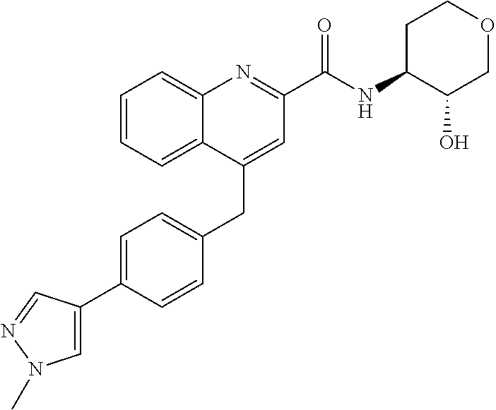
C1=C(C2=CN(C)N=C2)C=CC(CC2=CC(C(NC3C(O)COCC3)=O)=NC3=CC=CC=C23)=C1
